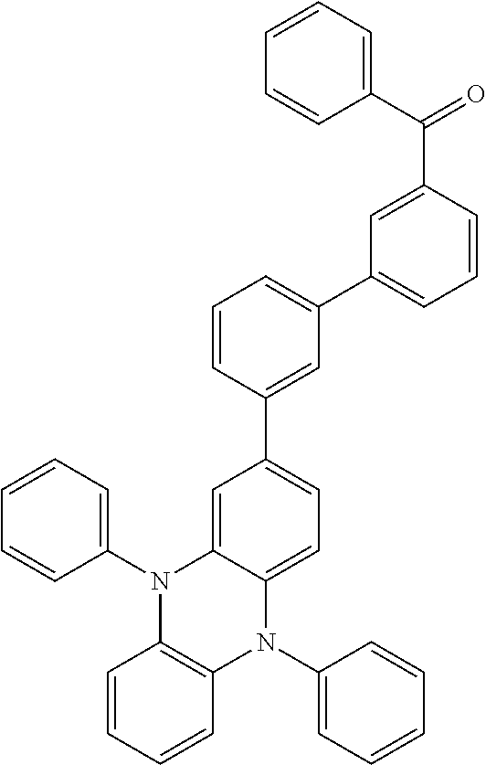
C1(N2C3=C(N(C4=CC=CC=C4)C4=CC=C(C5=CC(C6=CC=CC(C(=O)C7=CC=CC=C7)=C6)=CC=C5)C=C24)C=CC=C3)=CC=CC=C1
